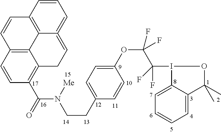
C12=C3C=CC(C(=O)N(CCC4=CC=C(OC(C(F)(F)I5C6=CC=CC=C6C(C)(C)O5)(F)F)C=C4)[Me])=C1CC=C1=CC=CC(=C21)C=C3
